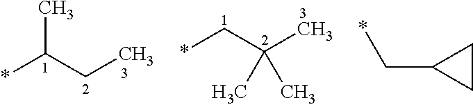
*C(CC)C.*CC(C)(C)C.C1(C*)CC1
